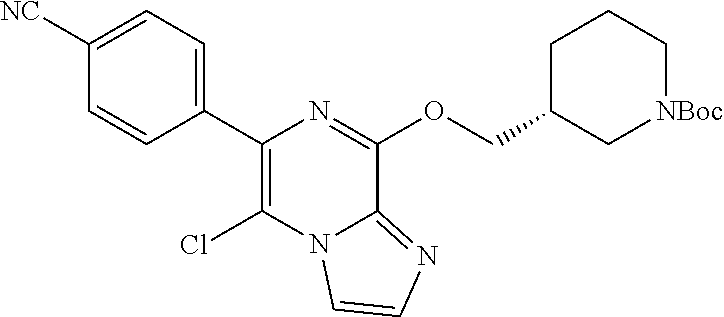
C1(C2=CC=C([NC])C=C2)=C(Cl)N2C(=NC=C2)C(OCC2C[NBoc]CCC2)=N1
